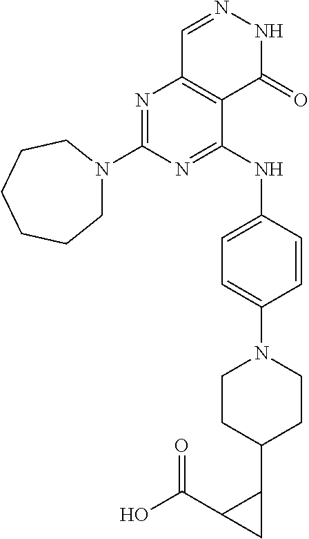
N1=C(N2CCCCCC2)N=C(NC2=CC=C(N3CCC(C4C(C(O)=O)C4)CC3)C=C2)C2=C1C=NNC2=O
